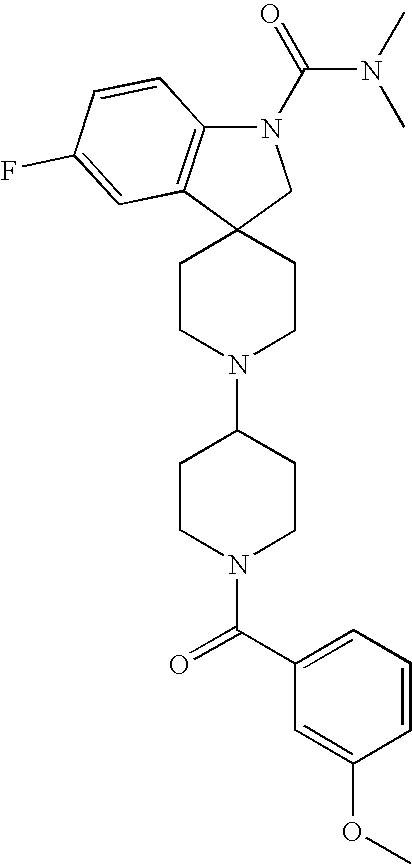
C1CN(C2CCN(C(=O)C3=CC=CC(OC)=C3)CC2)CCC12CN(C(=O)N(C)C)C1=C2C=C(F)C=C1
